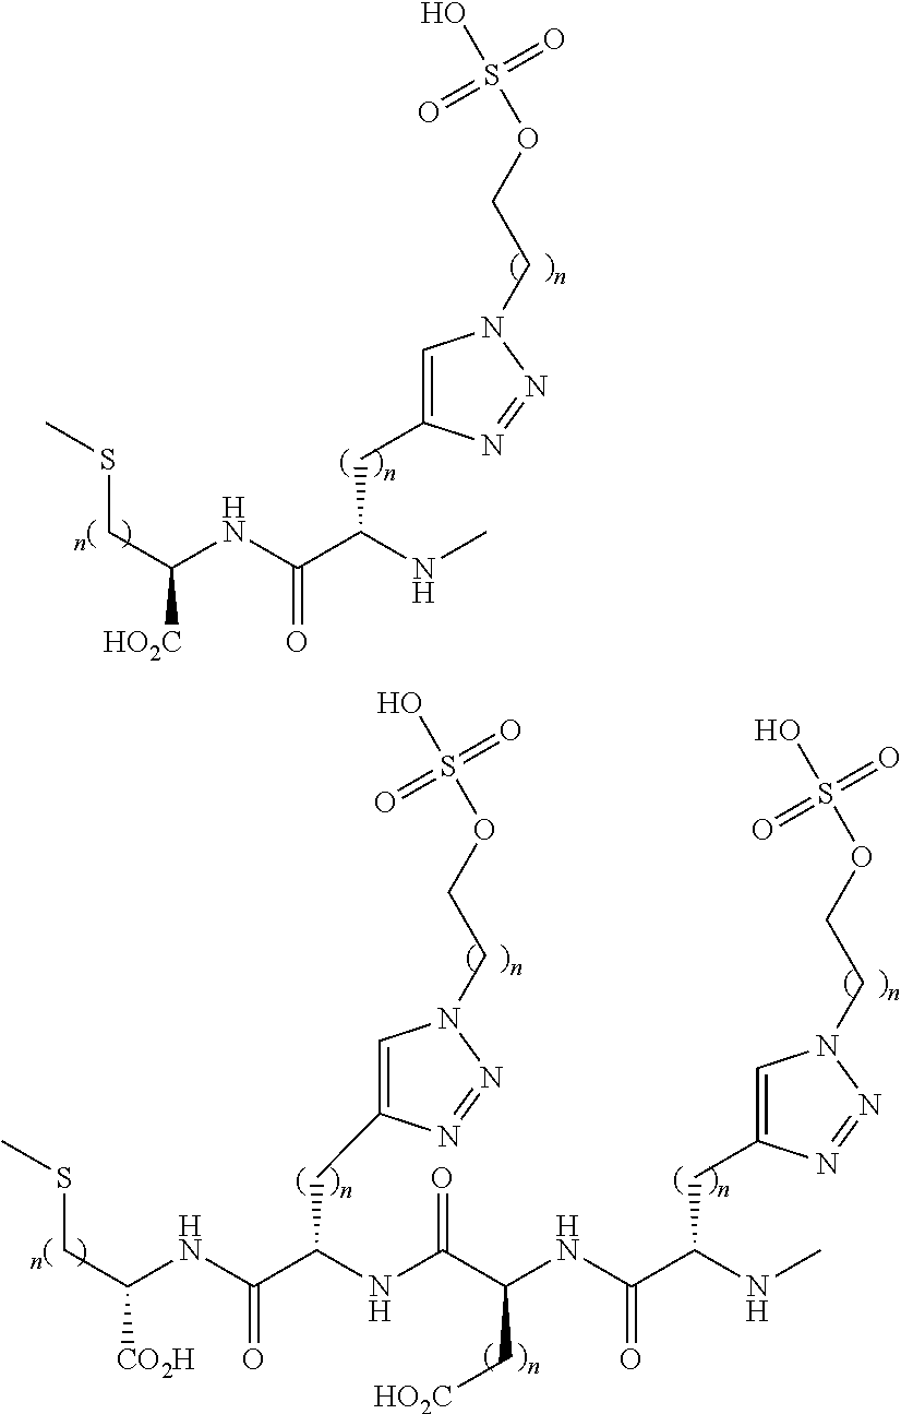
C(C(NC(C(NC)CC1=CN(CCOS(O)(=O)=O)N=N1)=O)[HO2C])SC.C(C(NC(C(NC(C(NC(C(NC)CC1=CN(CCOS(O)(=O)=O)N=N1)=O)C[HO2C])=O)CC1=CN(CCOS(O)(=O)=O)N=N1)=O)[CO2H])SC
